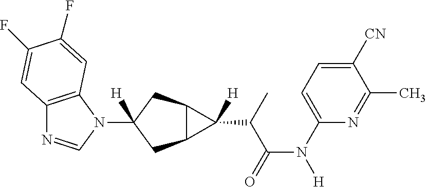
C12=C(N(C3([H])CC4C(C3)C4(C(C(N([H])C3=CC=C([CN])C(C)=N3)=O)C)[H])C=N1)C=C(F)C(F)=C2
